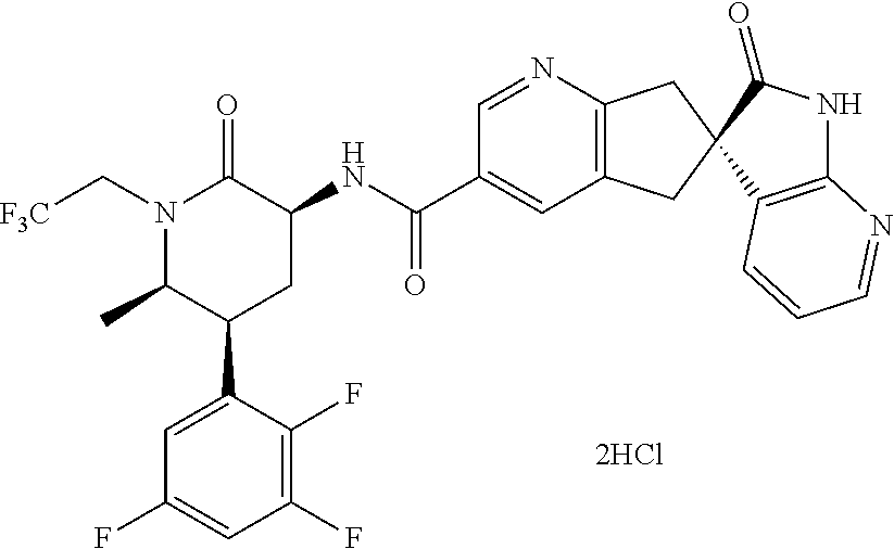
N1(C[F3C])C(C)C(C2=CC(F)=CC(F)=C2F)CC(NC(C2=CC3=C(N=C2)CC2(C3)C3=C(NC2=O)N=CC=C3)=O)C1=O
